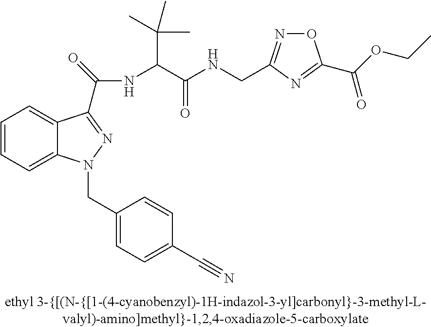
C1=CC=C2C(=C1)C(C(NC(C(NCC1=NOC(C(OCC)=O)=N1)=O)C(C)(C)C)=O)=NN2CC1=CC=C(C#N)C=C1
